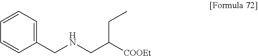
C1=CC(CNCC([COOEt])CC)=CC=C1
